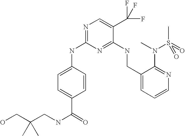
C1(CNC2=NC(NC3=CC=C(C(=O)NCC(CO)(C)C)C=C3)=NC=C2C(F)(F)F)=CC=CN=C1N(C)S(C)(=O)=O
